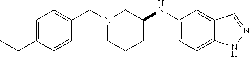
C1=C(CC)C=CC(CN2CCCC(NC3=CC=C4C(=C3)C=NN4)C2)=C1
